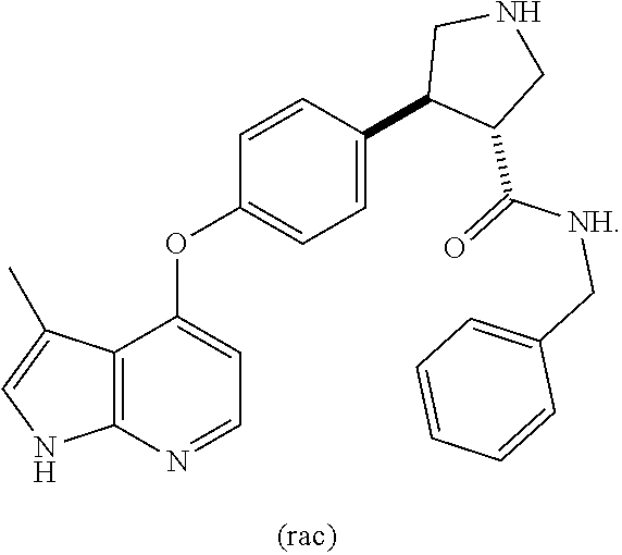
C12=C(N=CC=C1OC1=CC=C(C3C(C(=O)[NH]CC4=CC=CC=C4)CNC3)C=C1)NC=C2C
